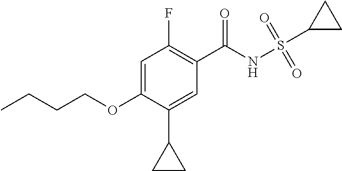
C1=C(OCCCC)C(C2CC2)=CC(C(NS(=O)(C2CC2)=O)=O)=C1F
